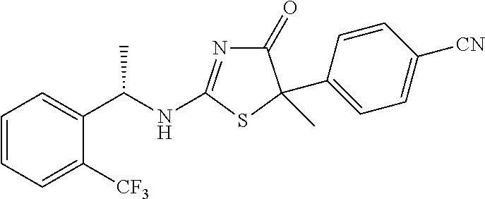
C1(=O)N=C(NC(C2=CC=CC=C2[CF3])C)SC1(C1=CC=C([CN])C=C1)C
